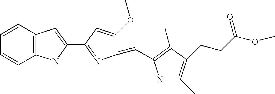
C1=CC2=C(C=C1)NC(C1=NC(=CC3=C(C)C(CCC(OC)=O)=C(C)N3)C(OC)=C1)=C2
